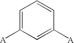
C1=C([A])C=C([A])C=C1
